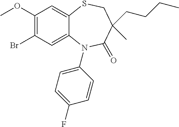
C1(OC)=C(Br)C=C2C(=C1)SCC(CCCC)(C)C(=O)N2C1=CC=C(F)C=C1
